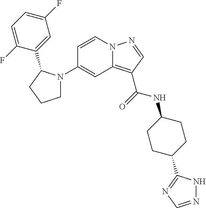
C1(N2CCCC2C2=CC(F)=CC=C2F)=CC2=C(C(=O)NC3CCC(C4=NC=NN4)CC3)C=NN2C=C1
